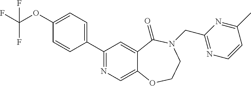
C1(C2=NC=C3C(=C2)C(=O)N(CC2=NC=CC(C)=N2)CCO3)=CC=C(OC(F)(F)F)C=C1
